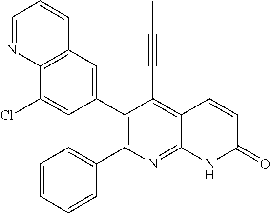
C12=C(C=C(C3=C(C4=CC=CC=C4)N=C4C(=C3C#CC)C=CC(=O)N4)C=C1Cl)C=CC=N2
